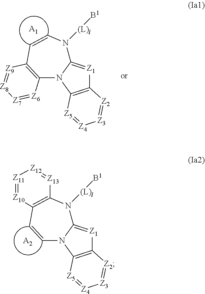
[A2].[Z1]1=C2N(C3=C1[Z2]=[Z3][Z4]=[Z5]3)C=CC1=C(N2[(L)l][B1])[Z13]=[Z12][Z11]=[Z10]1.[Z1]1=C2N(C3=C1[Z2]=[Z3][Z4]=[Z5]3)C1=C(C=CN2[(L)l][B1])[Z9]=[Z8][Z7]=[Z6]1.[A1]
